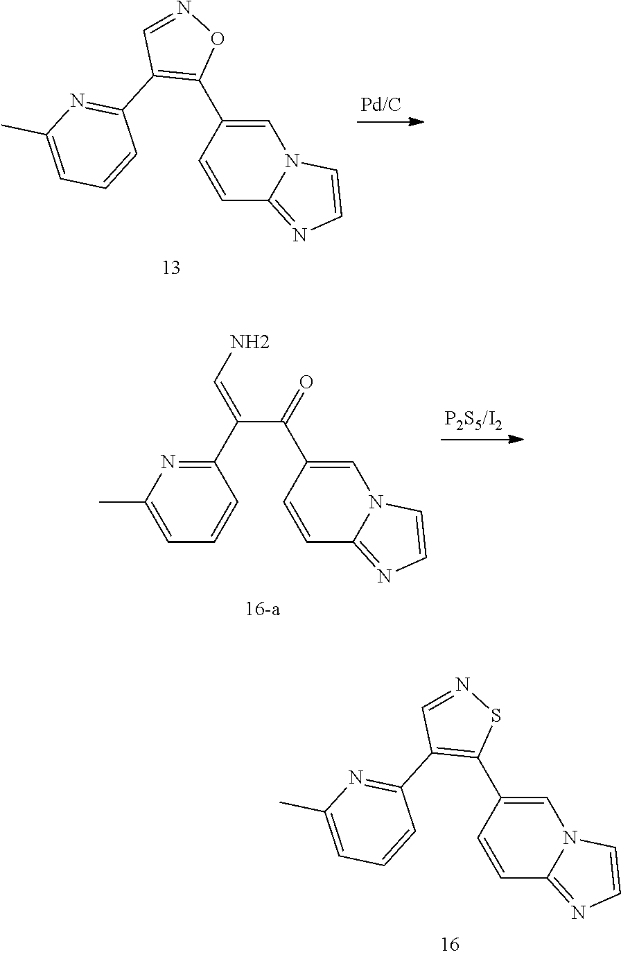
C1=CN2C=C(C3=C(C4=NC(C)=CC=C4)C=NO3)C=CC2=N1.C1=CN2C=C(C(=O)C(=CN)C3=NC(C)=CC=C3)C=CC2=N1.C1=CN2C=C(C3=C(C4=NC(C)=CC=C4)C=NS3)C=CC2=N1
